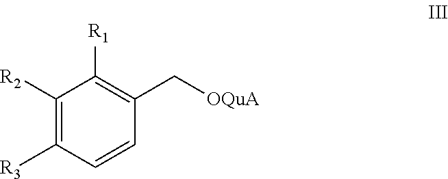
C1([R2])=C([R3])C=CC(C[OQuA])=C1[R1]
